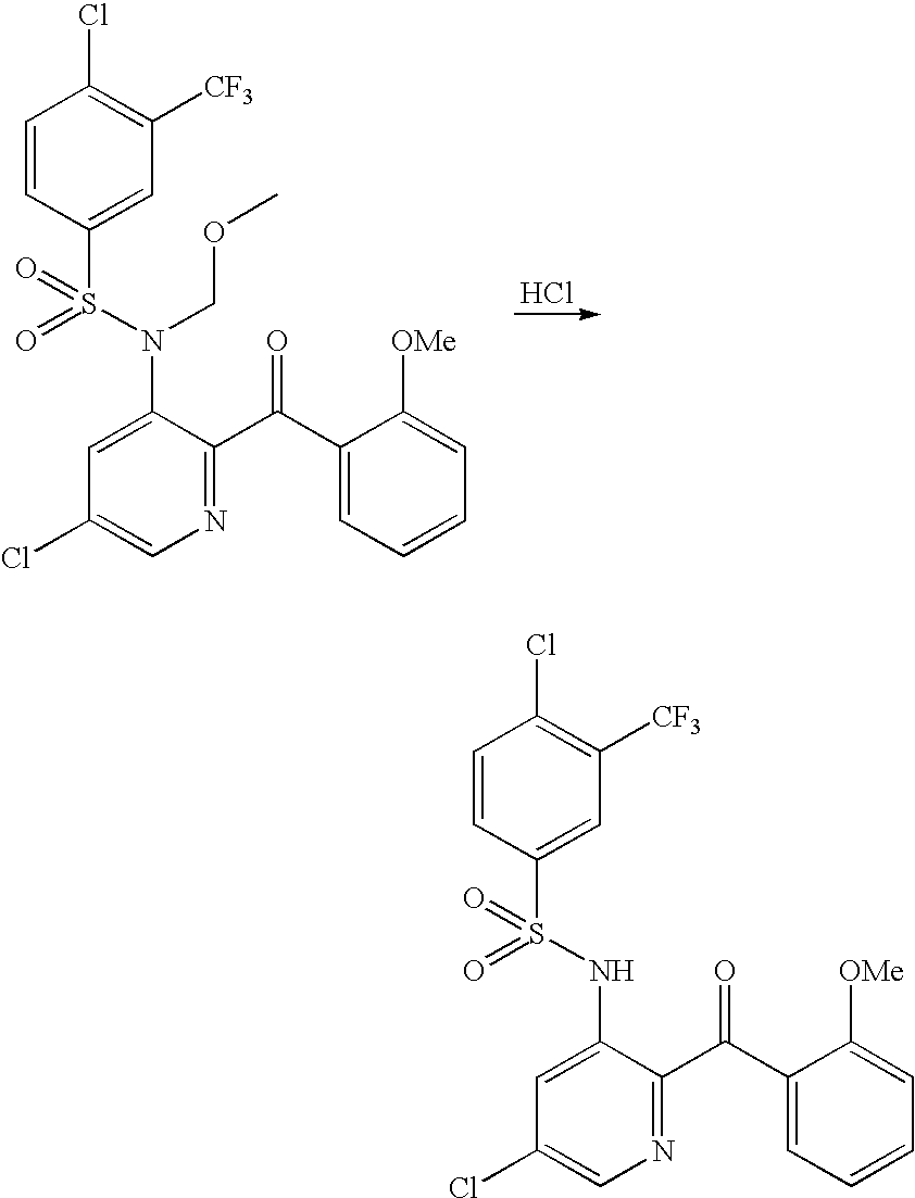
C1=CC(S(N(C2=CC(Cl)=CN=C2C(C2=CC=CC=C2[OMe])=O)COC)(=O)=O)=CC([CF3])=C1Cl.Cl.C1=CC(S(NC2=CC(Cl)=CN=C2C(C2=CC=CC=C2[OMe])=O)(=O)=O)=CC([CF3])=C1Cl
